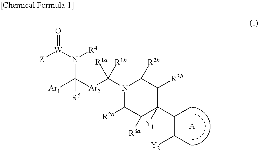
[Z][W](N([R4])C([Ar2]C(N1C([R2a])C([R3a])C(C(C)C(C)[Y2])([Y1])C([R3b])C1[R2b])([R1a])[R1b])([Ar1])[R5])=O.[A]
